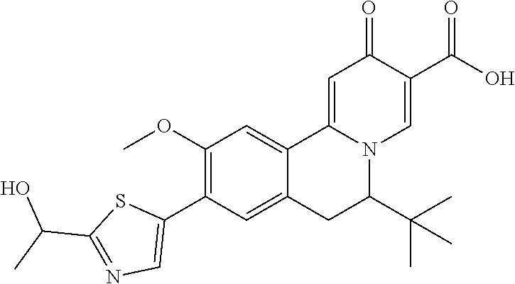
N1=C(C(O)C)SC(C2=C(OC)C=C3C4=CC(=O)C(C(=O)O)=CN4C(C(C)(C)C)CC3=C2)=C1
